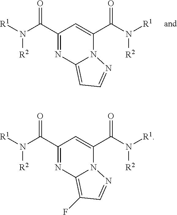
N12C(C(=O)N([R1])[R2])=CC(C(N([R2])[R1])=O)=NC1=CC=N2.N12C(C(=O)N([R1])[R2])=CC(C(N([R2])[R1])=O)=NC1=C(F)C=N2
